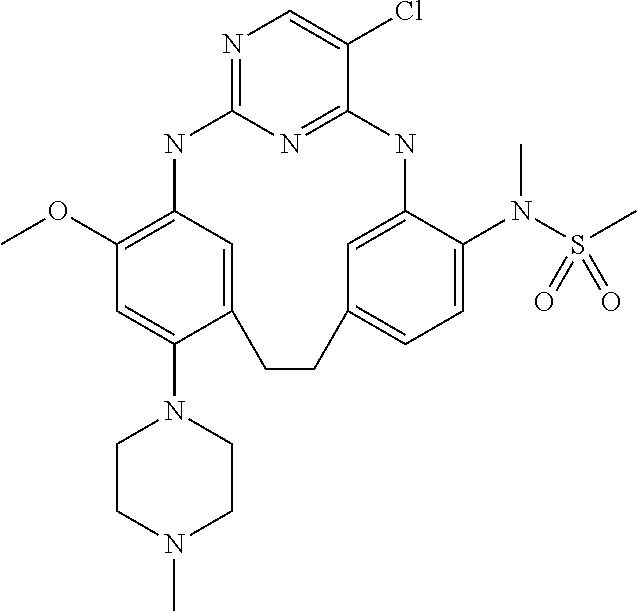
N1=C2N=C(C(Cl)=C1)NC1=CC(=CC=C1N(S(C)(=O)=O)C)CCC1=CC(=C(OC)C=C1N1CCN(C)CC1)N2
